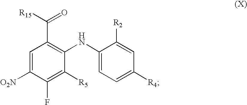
C1=C([O2N])C(F)=C([R5])C(NC2=CC=C([R4])C=C2[R2])=C1C([R15])=O
